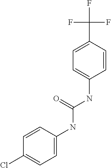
C1=C(C(F)(F)F)C=CC(NC(NC2=CC=C(Cl)C=C2)=O)=C1
